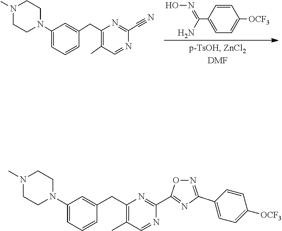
C1=C(C(=NO)N)C=CC([OCF3])=C1.C1(N2CCN(C)CC2)=CC=CC(CC2=C(C)C=NC(C#N)=N2)=C1.C1(N2CCN(C)CC2)=CC=CC(CC2=C(C)C=NC(C3=NC(C4=CC=C([OCF3])C=C4)=NO3)=N2)=C1
